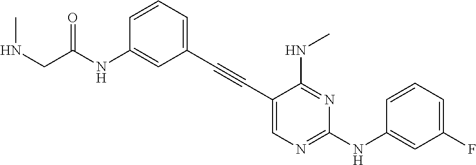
C1=C(NC(CNC)=O)C=CC=C1C#CC1=CN=C(NC2=CC(F)=CC=C2)N=C1NC
